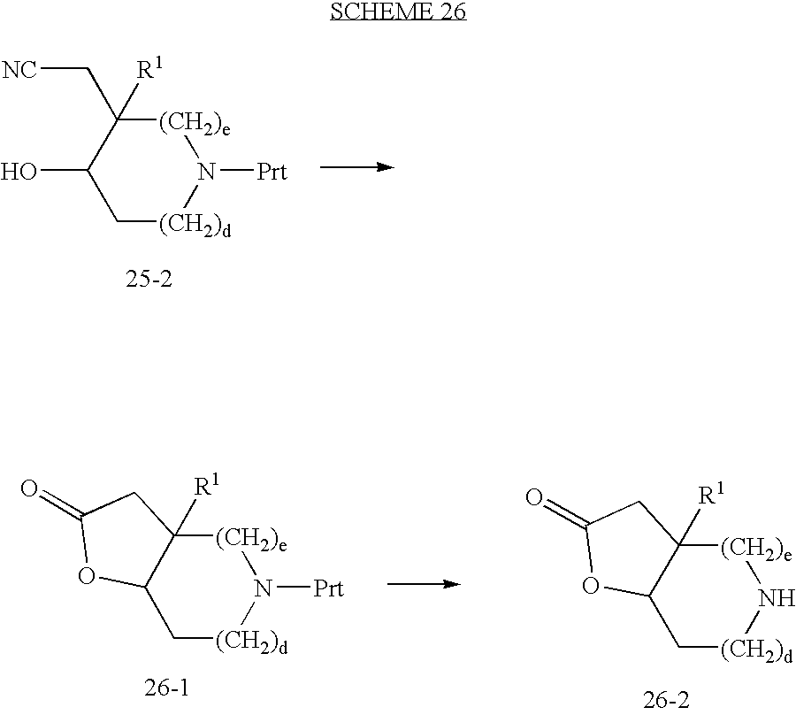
C1(O)C[(CH2)d]N([Prt])[(CH2)e]C1(C[NC])[R1].C12C[(CH2)d]N[(CH2)e]C1([R1])CC(=O)O2.C12C[(CH2)d]N([Prt])[(CH2)e]C1([R1])CC(=O)O2
